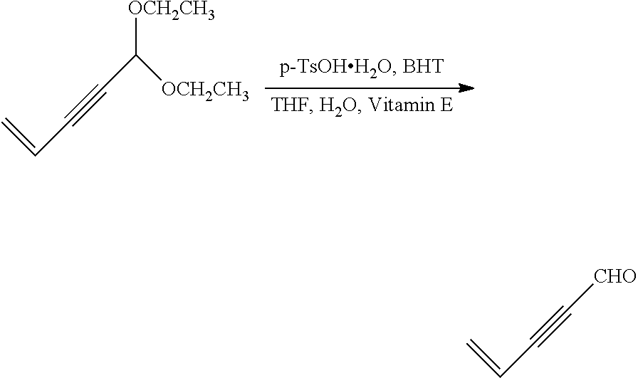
C=CC#CC([OCH2CH3])[OCH2CH3].C=CC#C[CHO]
